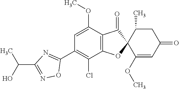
C1(OC)=CC(C2=NC(C(C)O)=NO2)=C(Cl)C2=C1C(=O)C1(O2)C(OC)=CC(=O)CC1C
